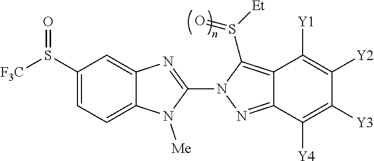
C12=CC=C(S([F3C])=O)C=C1N=C(N1N=C3C(=C1S([Et])=O)C([Y1])=C([Y2])C([Y3])=C3[Y4])N2[Me]
